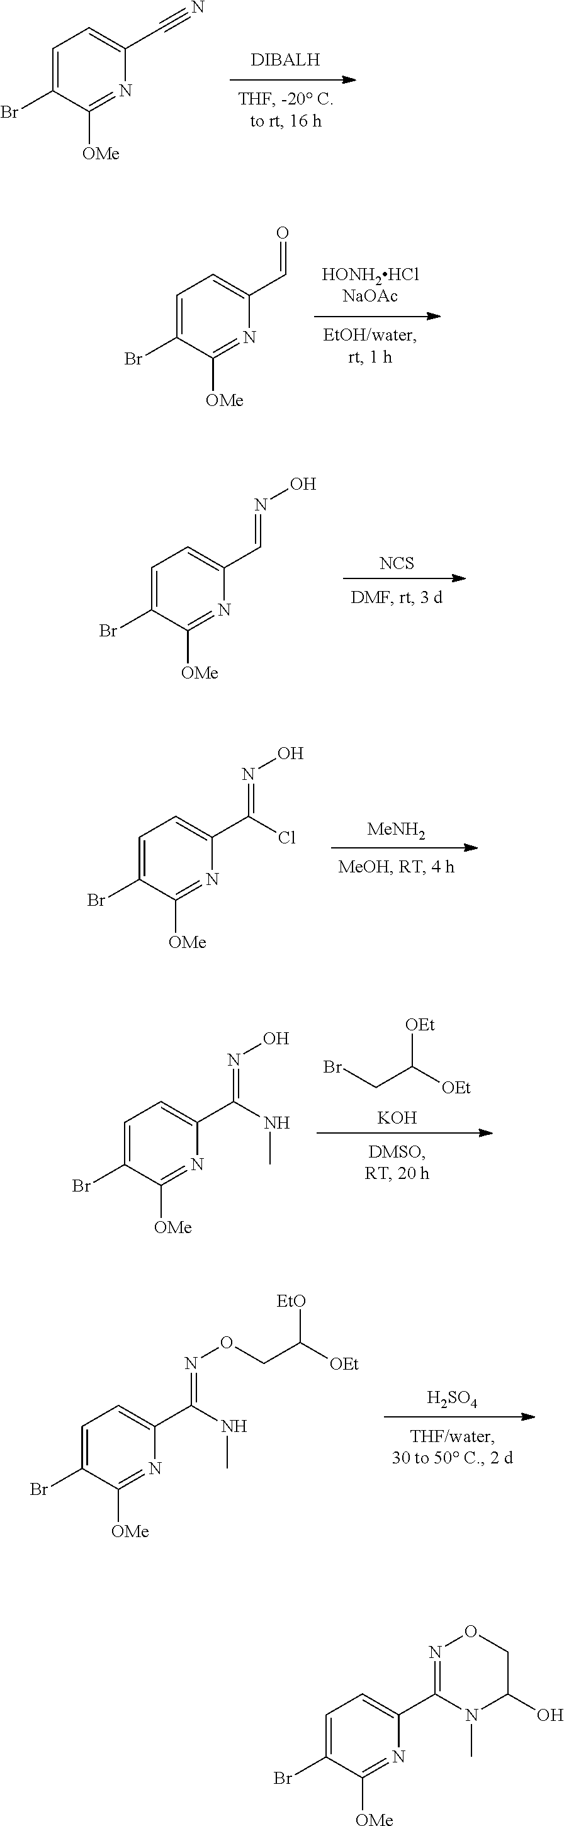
C1=C(Br)C([OMe])=NC(C#N)=C1.C1=C(Br)C([OMe])=NC(C=O)=C1.[NCS].C1=C(Br)C([OMe])=NC(C=NO)=C1.[MeNH2].C1=C(Br)C([OMe])=NC(C(=NO)Cl)=C1.[KOH].BrCC([OEt])[OEt].C1=C(Br)C([OMe])=NC(C(=NO)NC)=C1.[H2SO4].C1=C(Br)C([OMe])=NC(C(=NOCC([OEt])[EtO])NC)=C1.C1=C(Br)C([OMe])=NC(C2=NOCC(O)N2C)=C1
